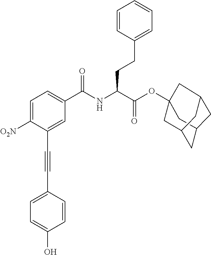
C1=C([O2N])C(C#CC2=CC=C(O)C=C2)=CC(C(NC(C(OC23CC4CC(C2)CC(C4)C3)=O)CCC2=CC=CC=C2)=O)=C1
